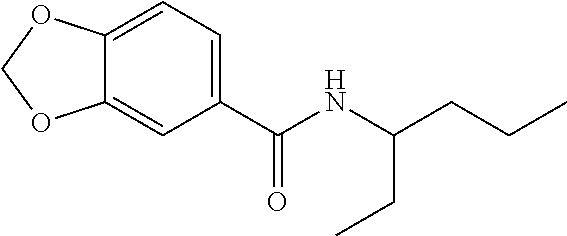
C12=CC=C(C(NC(CCC)CC)=O)C=C1OCO2
